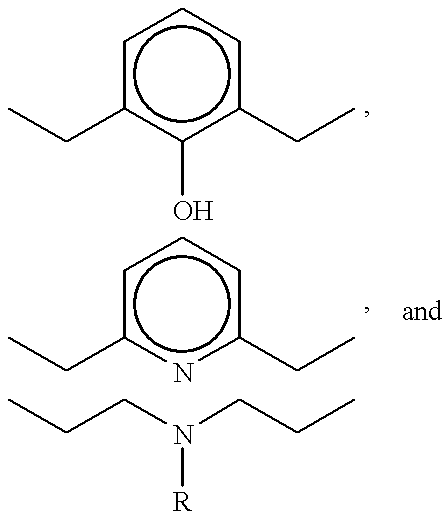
c1c(CC)c(O)c(CC)cc1.c1c(CC)nc(CC)cc1.CCCN(CCC)[R]
